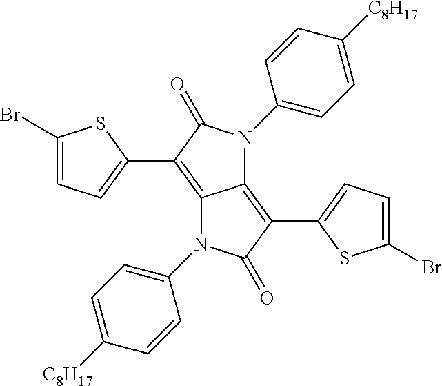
C12=C(C3=CC=C(Br)S3)C(=O)N(C3=CC=C([C8H17])C=C3)C1=C(C1=CC=C(Br)S1)C(=O)N2C1=CC=C([C8H17])C=C1
